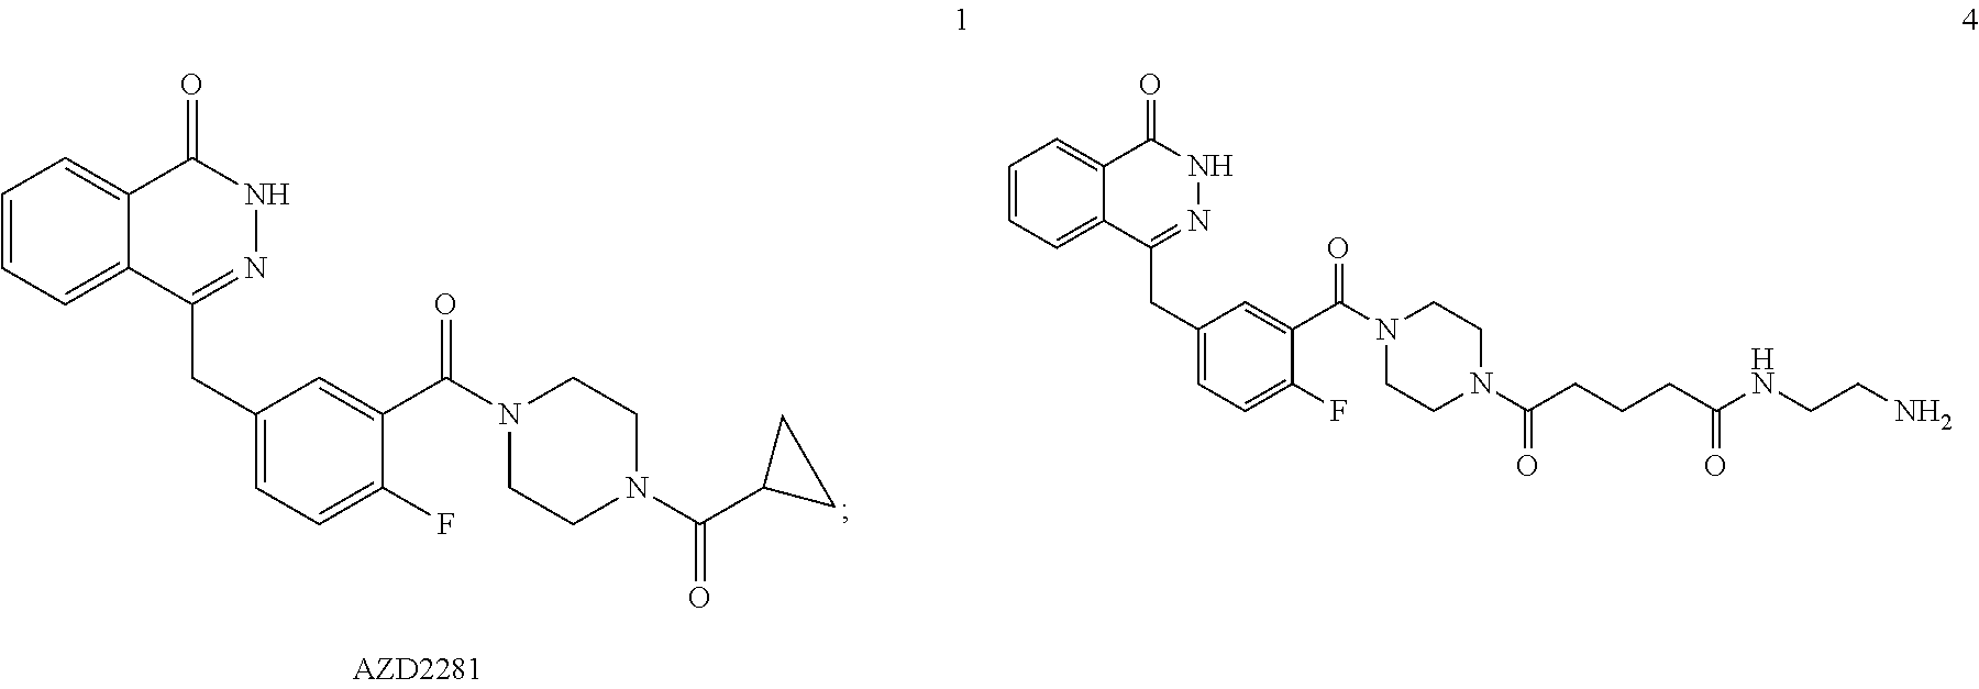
C1CN(C(C2=CC(CC3=NNC(=O)C4=CC=CC=C34)=CC=C2F)=O)CCN1C(=O)C1CC1.C1CN(C(C2=CC(CC3=NNC(=O)C4=CC=CC=C34)=CC=C2F)=O)CCN1C(=O)CCCC(NCCN)=O
